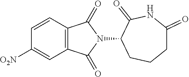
C1=CC2=C(C=C1[O2N])C(=O)N(C1CCCC(=O)NC1=O)C2=O
